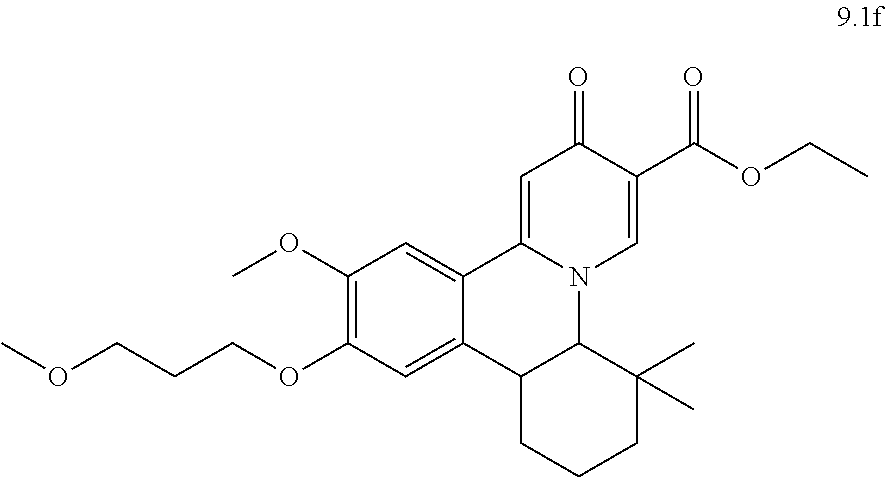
O(CCCOC1=C(OC)C=C2C(=C1)C1C(N3C2=CC(=O)C(C(OCC)=O)=C3)C(C)(C)CCC1)C
